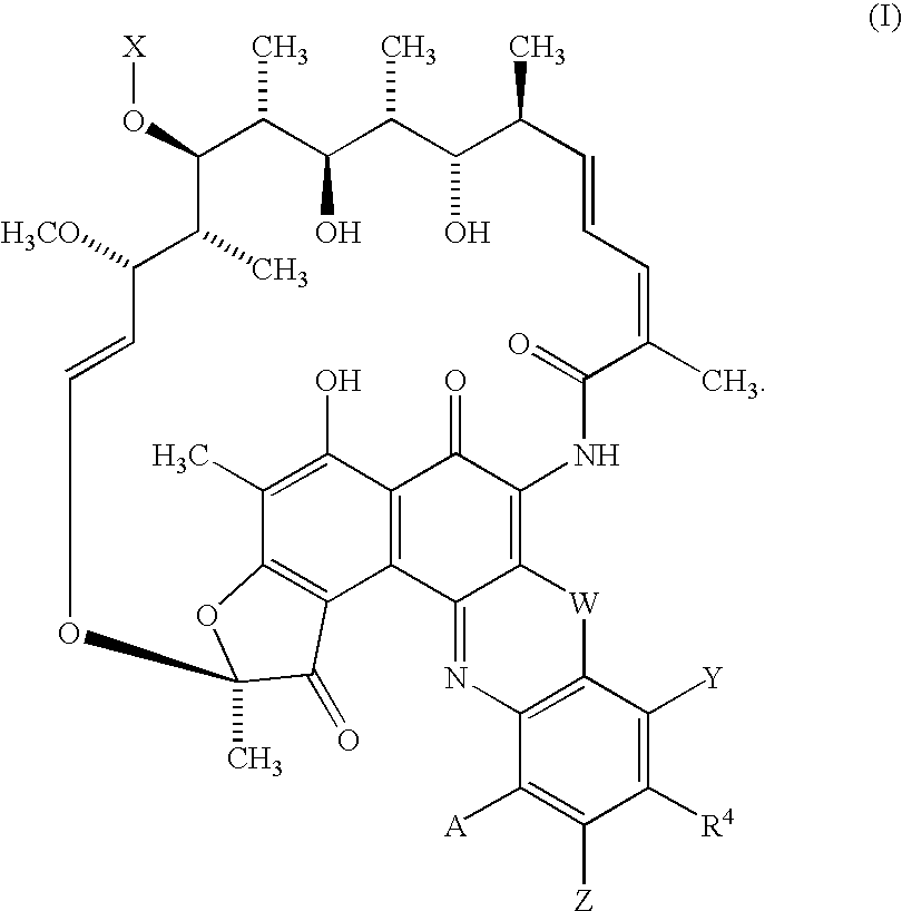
C1(O[X])C(C)C([H3CO])C=COC2(C)OC3=C(C4=C(C(=O)C(=C5C4=NC4=C([W]5)C([Y])=C([R4])C([Z])=C4[A])NC(=O)C(C)=CC=CC(C)C(O)C(C)C(O)C1C)C(O)=C3C)C2=O
